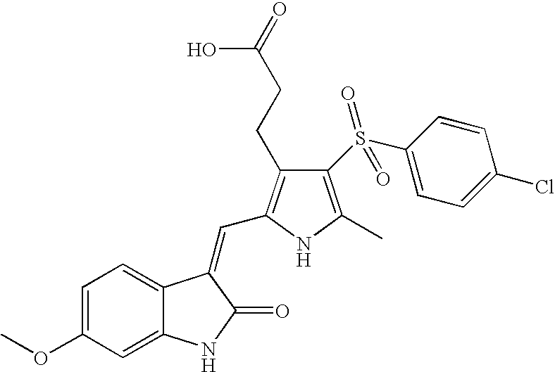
C1=C(OC)C=C2C(=C1)C(=CC1=C(CCC(=O)O)C(S(C3=CC=C(Cl)C=C3)(=O)=O)=C(C)N1)C(=O)N2
